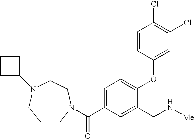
C1CN(C(C2=CC=C(OC3=CC(Cl)=C(Cl)C=C3)C(CN[Me])=C2)=O)CCN(C2CCC2)C1
